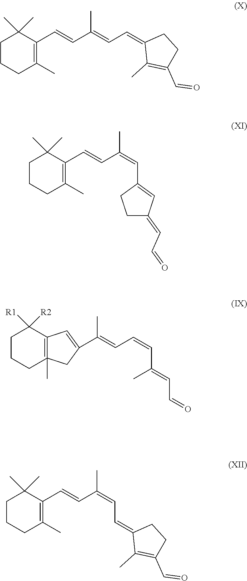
C1CCC(C)=C(C=CC(=CC=C2C(C)=C(C=O)CC2)C)C1(C)C.C1CCC(C)=C(C=CC(=CC2=CC(=CC=O)CC2)C)C1(C)C.C1CCC2(C)=C(C1([R2])[R1])C=C(C(=CC=CC(=CC=O)C)C)C2.C1CCC(C)=C(C=CC(=CC=C2C(C)=C(C=O)CC2)C)C1(C)C
